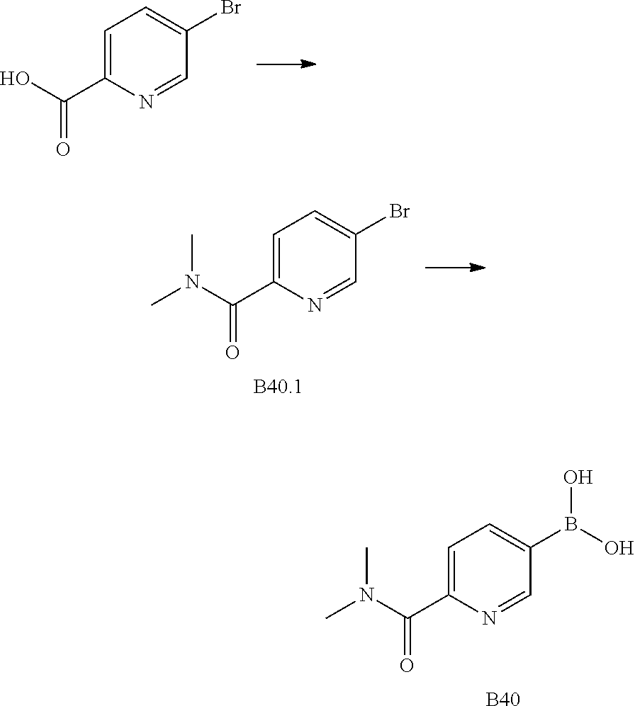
C1=C(C(O)=O)N=CC(Br)=C1.C1=C(C(N(C)C)=O)N=CC(Br)=C1.C1=C(C(N(C)C)=O)N=CC(B(O)O)=C1.[B40]
